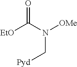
C(N(C([EtO])=O)[OMe])[Pyd]
